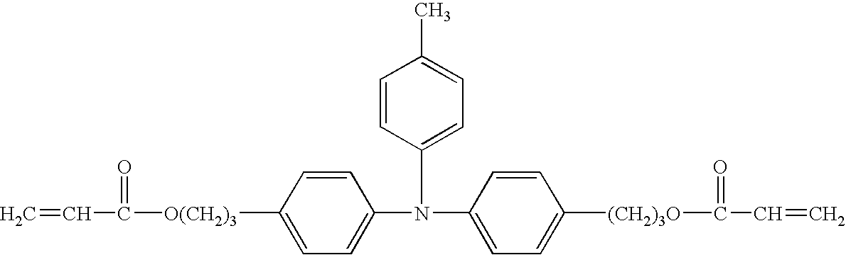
C1=C(N(C2=CC=C([(CH2)3O]C(=O)C=C)C=C2)C2=CC=C(C)C=C2)C=CC([O(CH2)3]C(=O)C=C)=C1
